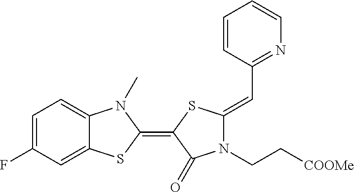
C1=C(F)C=C2C(=C1)N(C)C(=C1SC(=CC3=NC=CC=C3)N(CC[COOMe])C1=O)S2
